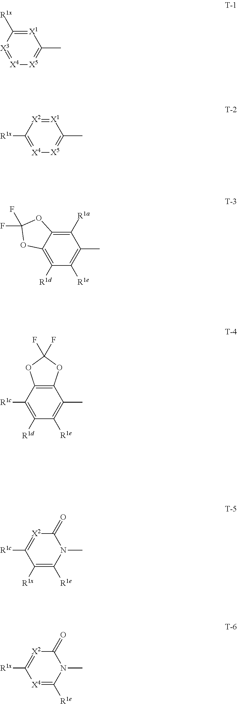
[X4]1=[X3]C([R1x])=[X1]C(C)=[X5]1.[X4]1=C([R1x])[X2]=[X1]C(C)=[X5]1.C1([R1d])=C2C(=C([R1a])C(C)=C1[R1e])OC(F)(F)O2.C1([R1d])=C([R1c])C2=C(C(C)=C1[R1e])OC(F)(F)O2.C1([R1x])=C([R1e])N(C)C(=O)[X2]=C1[R1c].[X4]1=C([R1e])N(C)C(=O)[X2]=C1[R1x]
